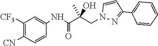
N1(CC(C(NC2=CC([CF3])=C([CN])C=C2)=O)(O)C)N=C(C2=CC=CC=C2)C=C1
